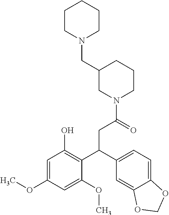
C1(CN2CCCCC2)CN(C(=O)CC(C2=C(O)C=C(OC)C=C2OC)C2=CC=C3C(=C2)OCO3)CCC1
